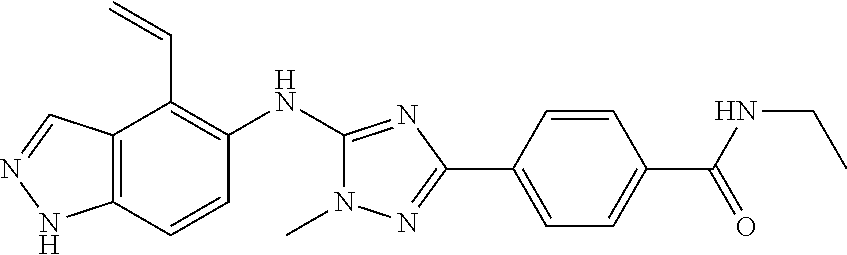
C12=C(C=CC(NC3=NC(C4=CC=C(C(NCC)=O)C=C4)=NN3C)=C1C=C)NN=C2
